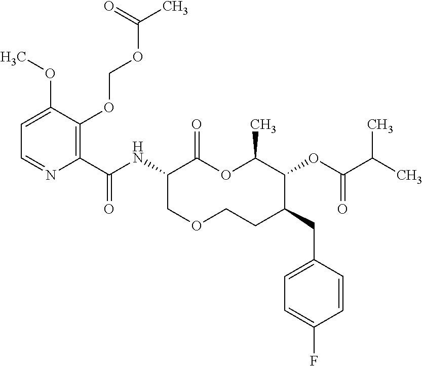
C1(C(NC2C(=O)OC(C)C(OC(C(C)C)=O)C(CC3=CC=C(F)C=C3)CCOC2)=O)=C(OCOC(C)=O)C(OC)=CC=N1
